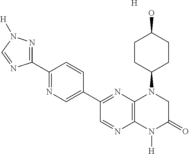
C1CC(O)CCC1N1C2=C(N([H])C(=O)C1)N=CC(C1=CN=C(C3=NN([H])C=N3)C=C1)=N2.[H]
